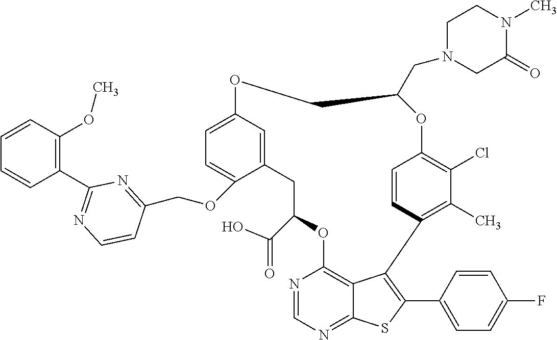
C12=CC(=CC=C1OCC1=NC(C3=C(OC)C=CC=C3)=NC=C1)OCC(CN1CC(=O)N(C)CC1)OC1=C(Cl)C(C)=C(C3=C(C4=CC=C(F)C=C4)SC4=NC=NC(=C43)OC(C(=O)O)C2)C=C1
